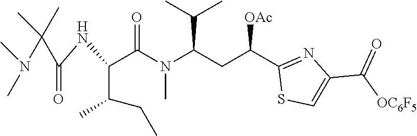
C(NC(C(N(C(CC(C1=NC(C(=O)[OC6F5])=CS1)[OAc])C(C)C)C)=O)C(C)CC)(=O)C(N(C)C)(C)C
